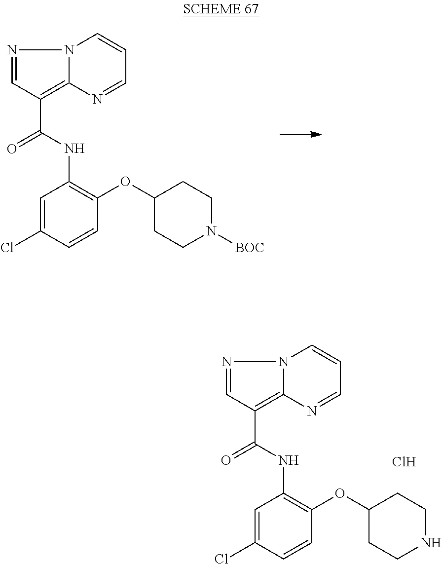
N1=CC(C(=O)NC2=C(OC3CCNCC3)C=CC(Cl)=C2)=C2N1C=CC=N2.Cl.N1=CC(C(=O)NC2=C(OC3CCN([BOC])CC3)C=CC(Cl)=C2)=C2N1C=CC=N2
